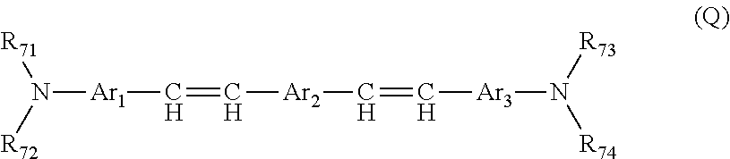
[Ar1](N([R72])[R71])C=C[Ar2]C=C[Ar3]N([R74])[R73]
